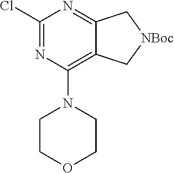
C1(Cl)=NC(N2CCOCC2)=C2C(=N1)C[NBoc]C2
